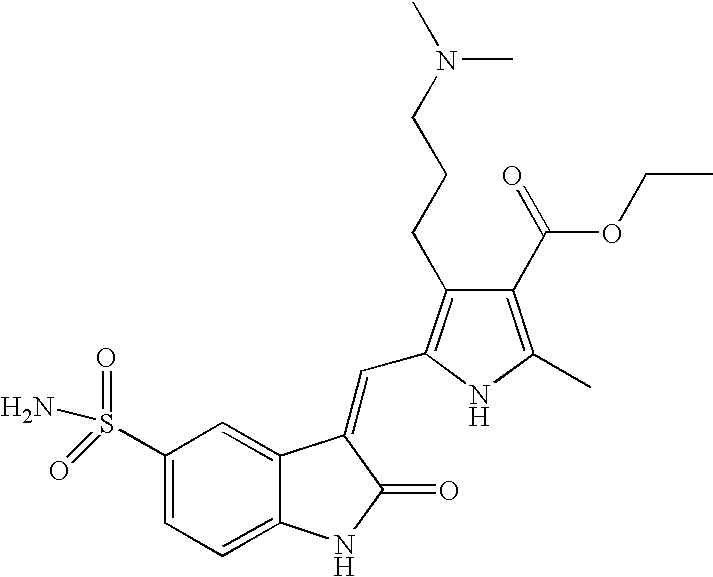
C1(S(=O)(N)=O)=CC=C2C(=C1)C(=CC1=C(CCCN(C)C)C(C(OCC)=O)=C(C)N1)C(=O)N2
